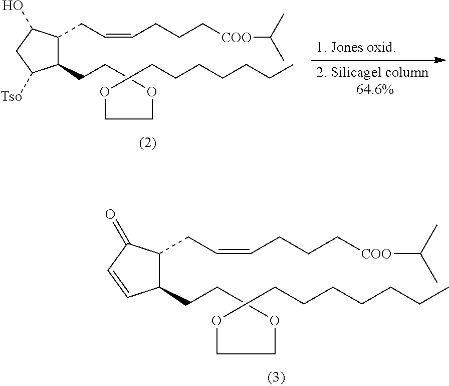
C(CC1C(CC=CCCC[COO]C(C)C)C(=O)C=C1)OCCOCCCCCCC.C(CC1C(CC=CCCC[COO]C(C)C)C(O)CC1[Tso])OCCOCCCCCCC
